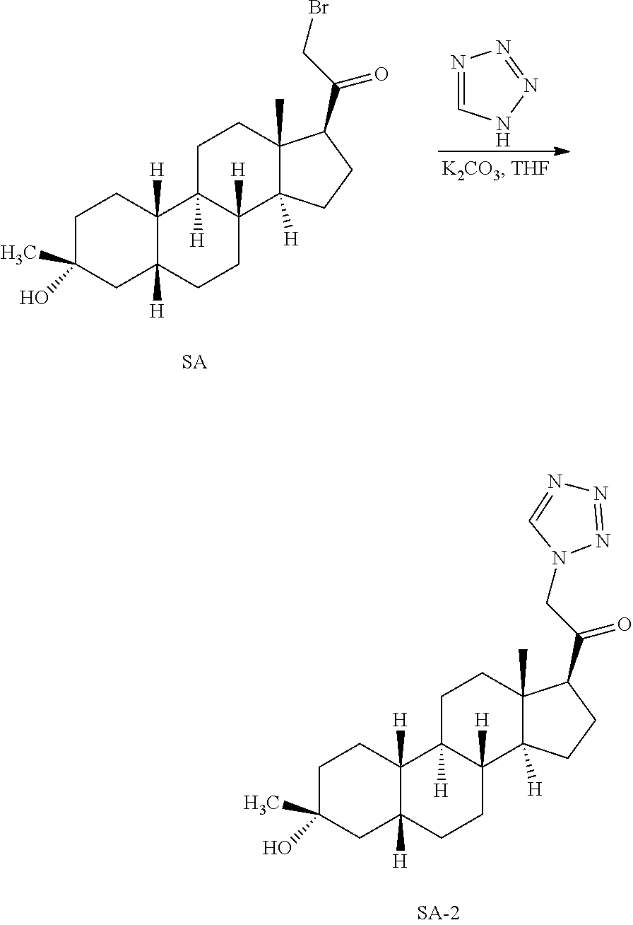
N1=CNN=N1.C1C(C)(O)CC2([H])C([H])(C1)C1([H])C([H])(CC2)C2([H])C(C)(CC1)C(C(=O)CBr)CC2.C1C(C)(O)CC2([H])C([H])(C1)C1([H])C([H])(CC2)C2([H])C(C)(CC1)C(C(=O)CN1N=NN=C1)CC2
